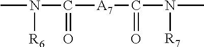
N(C([A7]C(=O)N(C)[R7])=O)(C)[R6]
